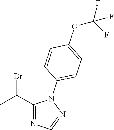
C1(C(C)Br)=NC=NN1C1=CC=C(OC(F)(F)F)C=C1
